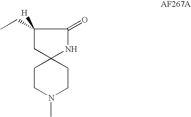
C1CN(C)CCC12CC([H])(CC)C(=O)N2
